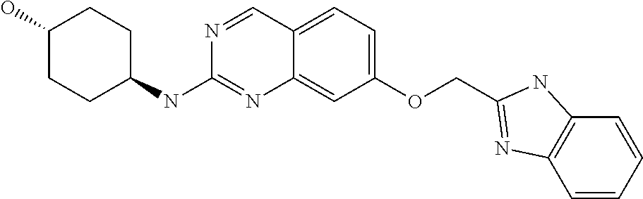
C1CC(NC2=NC3=CC(OCC4=NC5=C(C=CC=C5)N4)=CC=C3C=N2)CCC1O
